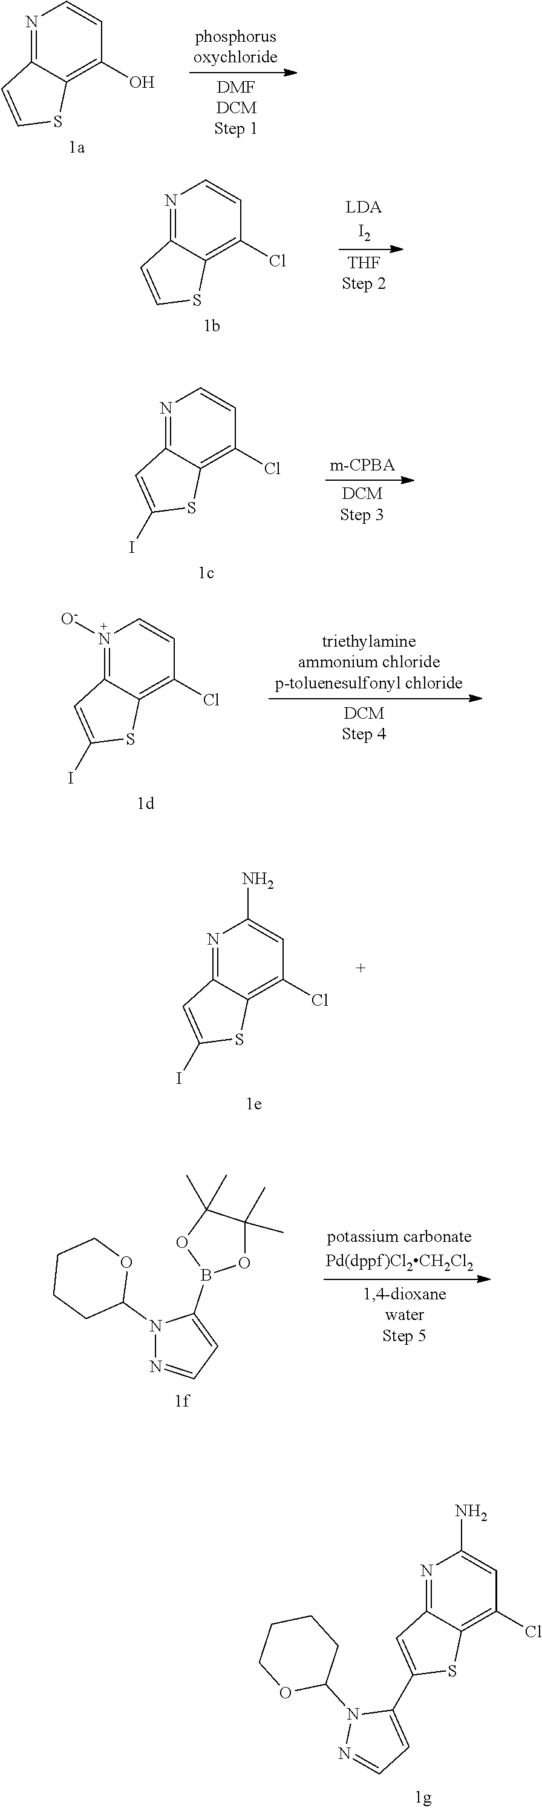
N1=C2C(=C(Cl)C=C1N)SC(C1=CC=NN1C1CCCCO1)=C2.N1=C2C(=C(O)C=C1)SC=C2.N1=C2C(=C(Cl)C=C1)SC=C2.N1=C2C(=C(Cl)C=C1)SC(I)=C2.N1([O-])=C2C(=C(Cl)C=C1)SC(I)=C2.N1=C2C(=C(Cl)C=C1N)SC(I)=C2.N1(C2OCCCC2)N=CC=C1B1OC(C)(C)C(C)(C)O1
